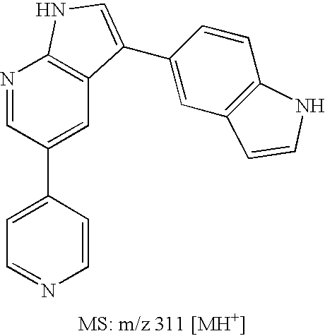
C1=C(C2=CC3=C(N=C2)NC=C3C2=CC3=C(C=C2)NC=C3)C=CN=C1
